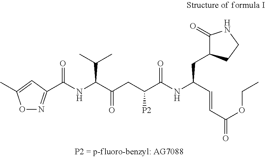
C(NC(C(CC(C(NC(C=CC(=O)OCC)CC1C(=O)NCC1)=O)[P2])=O)C(C)C)(=O)C1=NOC(C)=C1
